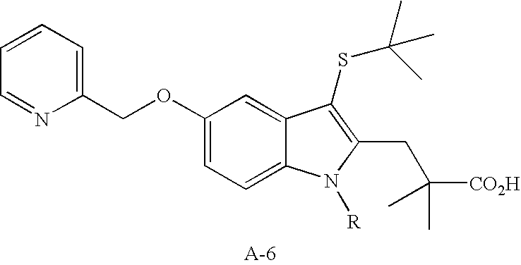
C1=CC=C(COC2=CC=C3C(=C2)C(SC(C)(C)C)=C(CC(C)([CO2H])C)N3[R])N=C1
